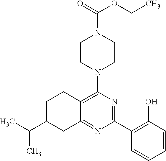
C1(C2=C(O)C=CC=C2)=NC(N2CCN(C(=O)OCC)CC2)=C2C(=N1)CC(C(C)C)CC2
